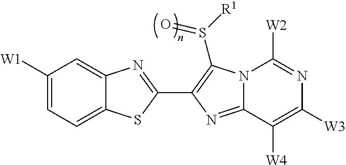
C12=CC=C([W1])C=C1N=C(C1=C(S([R1])=O)N3C(=N1)C([W4])=C([W3])N=C3[W2])S2
